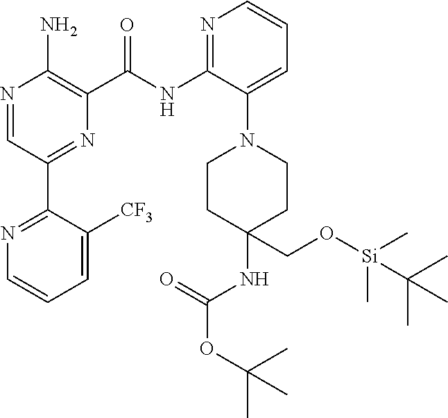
N(C1=NC=CC=C1N1CCC(NC(OC(C)(C)C)=O)(CO[Si](C)(C)C(C)(C)C)CC1)C(=O)C1=C(N)N=CC(C2=NC=CC=C2[CF3])=N1
